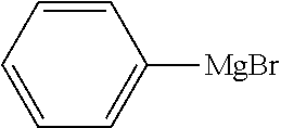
C1=CC=CC([MgBr])=C1
